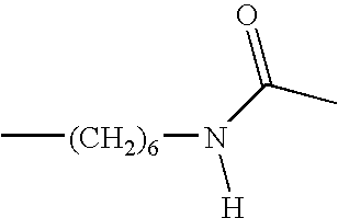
C[(CH2)6]N([H])C(C)=O
